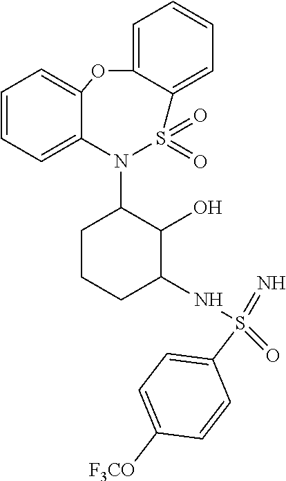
C1=CC=C2C(=C1)OC1=CC=CC=C1S(=O)(=O)N2C1CCCC(NS(=N)(=O)C2=CC=C([F3CO])C=C2)C1O
